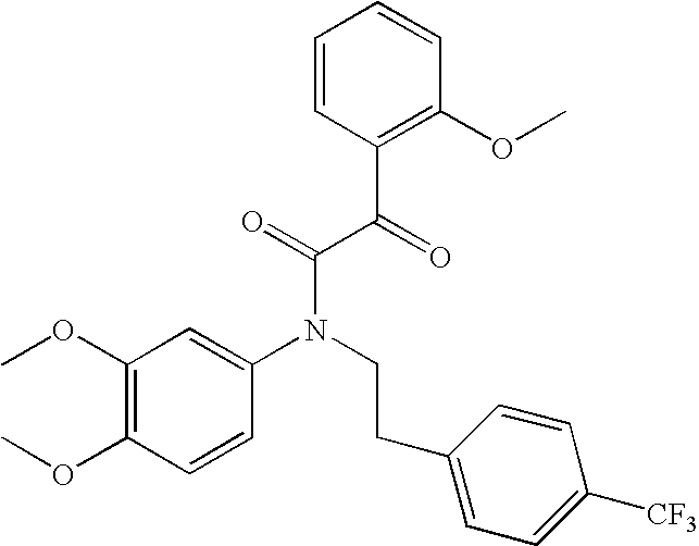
C1(OC)=C(OC)C=CC(N(CCC2=CC=C([CF3])C=C2)C(=O)C(C2=C(OC)C=CC=C2)=O)=C1
